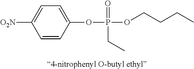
C1=CC(OP(OCCCC)(=O)CC)=CC=C1[O2N]
